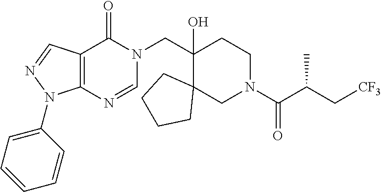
C(C1(O)C2(CN(C(C(C[CF3])C)=O)CC1)CCCC2)N1C(=O)C2=C(N=C1)N(C1=CC=CC=C1)N=C2
